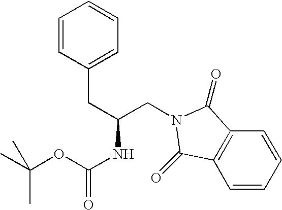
C1=CC(CC(NC(=O)OC(C)(C)C)CN2C(=O)C3=C(C=CC=C3)C2=O)=CC=C1
